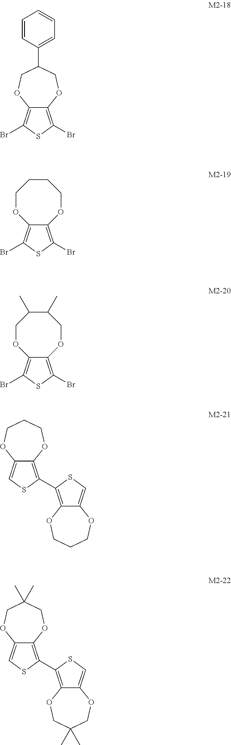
C12=C(Br)SC(Br)=C1OCC(C1=CC=CC=C1)CO2.C12=C(Br)SC(Br)=C1OCCCCO2.C12=C(Br)SC(Br)=C1OCC(C)C(C)CO2.C12=C(C3=C4C(=CS3)OCCCO4)SC=C1OCCCO2.C12=C(C3=C4C(=CS3)OCC(C)(C)CO4)SC=C1OCC(C)(C)CO2
